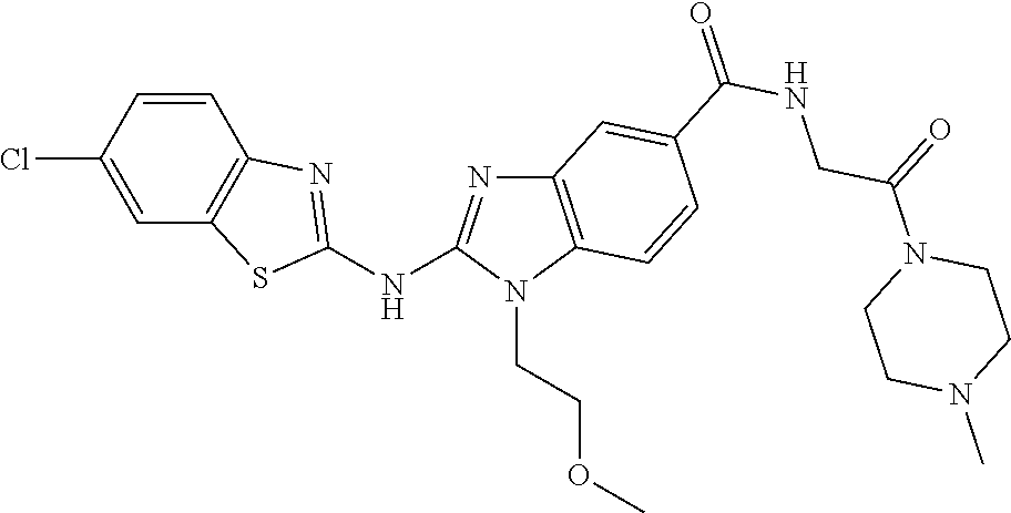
ClC1=CC2=C(C=C1)N=C(NC1=NC3=C(N1CCOC)C=CC(C(NCC(N1CCN(C)CC1)=O)=O)=C3)S2
